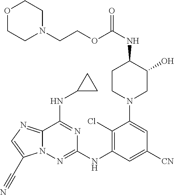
C12=NC=C(C#N)N1N=C(NC1=C(Cl)C(N3CC(O)C(NC(OCCN4CCOCC4)=O)CC3)=CC([CN])=C1)N=C2NC1CC1
